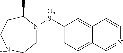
C1([O2S]N2CCNCCC2C)=CC=C2C(=C1)C=CN=C2
